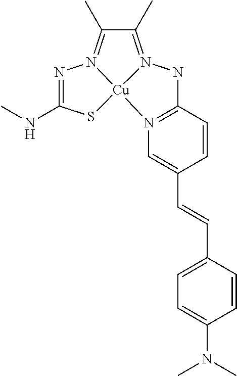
N1=C(NC)S[Cu]23N1=C(C)C(C)=N2NC1=N3C=C(C=CC2=CC=C(N(C)C)C=C2)C=C1
